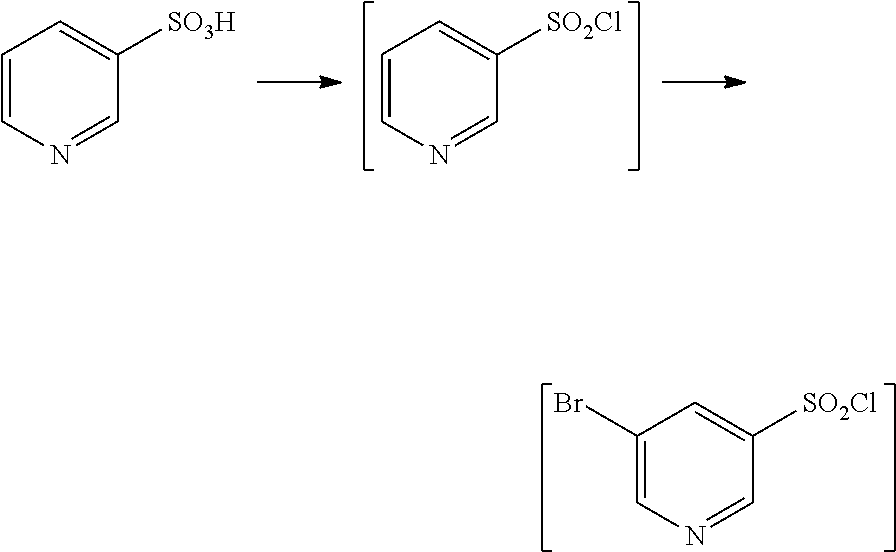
C1=CN=CC([SO3H])=C1.C1=CN=CC([SO2Cl])=C1.C1(Br)=CN=CC([SO2Cl])=C1
